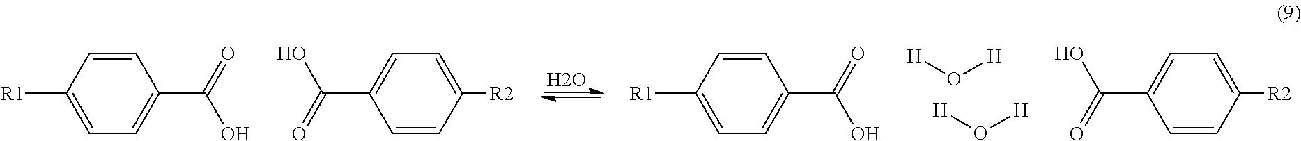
O.[H]O[H].[H]O[H].[R1]C1=CC=C(C(=O)O)C=C1.[R2]C1=CC=C(C(=O)O)C=C1.[R1]C1=CC=C(C(=O)O)C=C1.[R2]C1=CC=C(C(=O)O)C=C1
